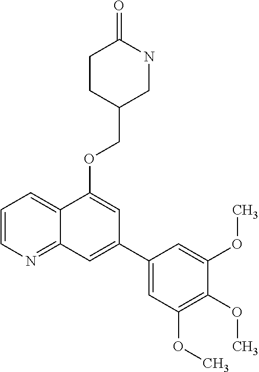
C1(C2=CC3=NC=CC=C3C(OCC3CNC(=O)CC3)=C2)=CC(OC)=C(OC)C(OC)=C1
